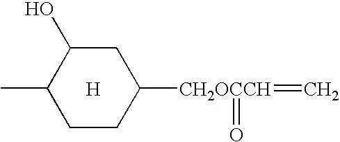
C1(C)CCC([CH2OCCH](=C)=O)CC1O.[H]
